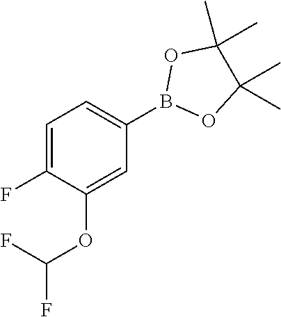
C1=C(F)C(OC(F)F)=CC(B2OC(C)(C)C(C)(C)O2)=C1
